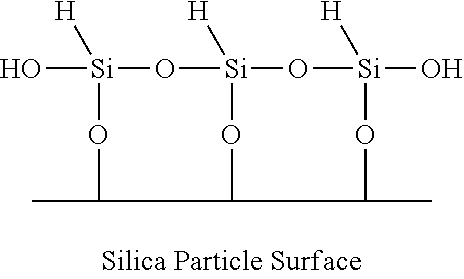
O[Si]1([H])O[Si]2([H])O[Si](O)([H])OC(C)CC(O2)CC(C)O1
